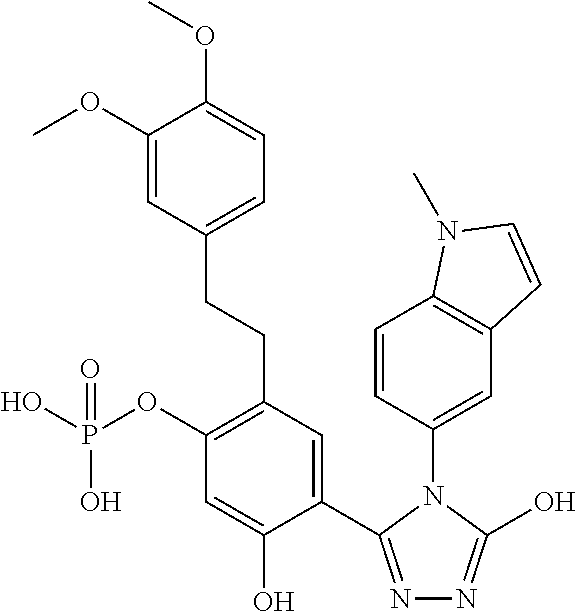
C1(OP(O)(O)=O)=C(CCC2=CC=C(OC)C(OC)=C2)C=C(C2=NN=C(O)N2C2=CC3=C(C=C2)N(C)C=C3)C(O)=C1
